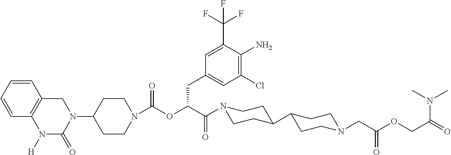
C1(N2C(=O)N([H])C3=C(C=CC=C3)C2)CCN(C(OC(C(=O)N2CCC(C3CCN(CC(OCC(N(C)C)=O)=O)CC3)CC2)CC2=CC(Cl)=C(N)C(C(F)(F)F)=C2)=O)CC1
